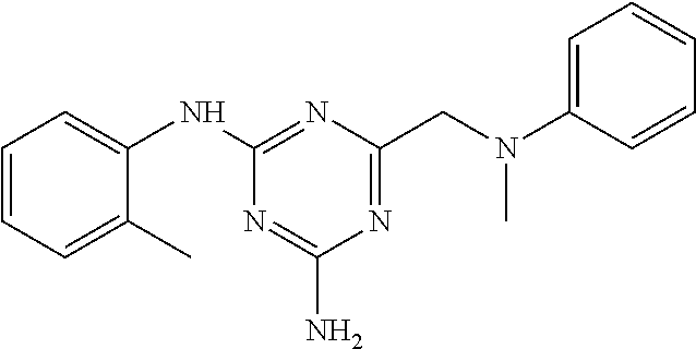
C1=CC=C(C)C(NC2=NC(CN(C)C3=CC=CC=C3)=NC(N)=N2)=C1
